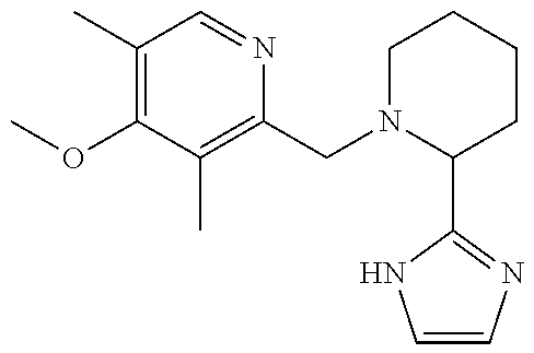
C1(C)=C(OC)C(C)=C(CN2C(C3=NC=CN3)CCCC2)N=C1
